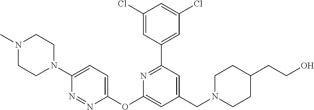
C1(Cl)=CC(C2=NC(OC3=CC=C(N4CCN(C)CC4)N=N3)=CC(CN3CCC(CCO)CC3)=C2)=CC(Cl)=C1
